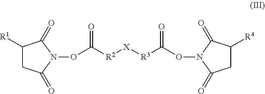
C1([R1])CC(=O)N(OC([R2][X][R3]C(ON2C(=O)CC([R4])C2=O)=O)=O)C1=O
